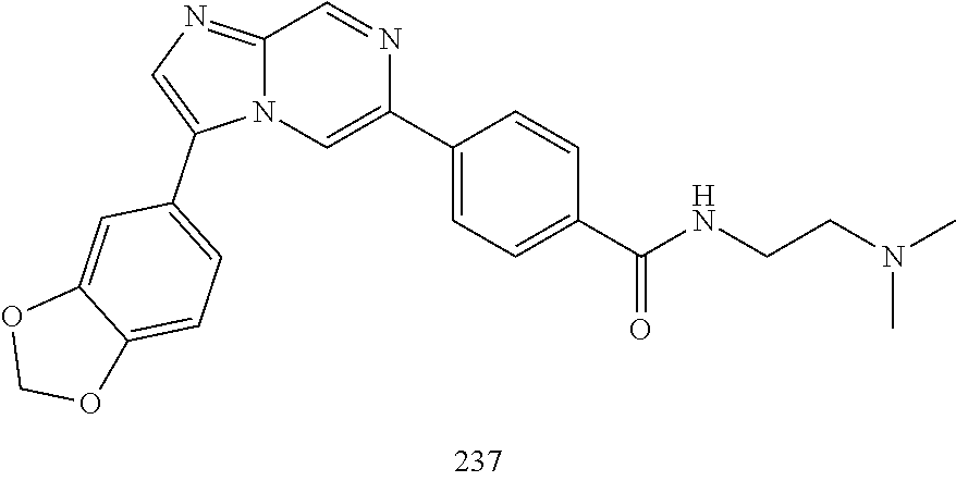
N(C)(CCNC(C1=CC=C(C2=CN3C(=NC=C3C3=CC=C4OCOC4=C3)C=N2)C=C1)=O)C
